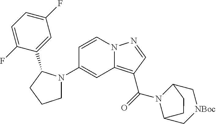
C1(N2CCCC2C2=CC(F)=CC=C2F)=CC2=C(C(=O)N3C4C[NBoc]CC3CC4)C=NN2C=C1
